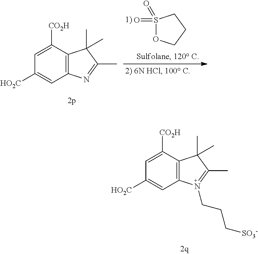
C1=C([CO2H])C2=C(C=C1[HO2C])N(CCC[SO3-])=C(C)C2(C)C.S1(=O)(=O)OCCC1.C1=C([CO2H])C2=C(C=C1[HO2C])N=C(C)C2(C)C
